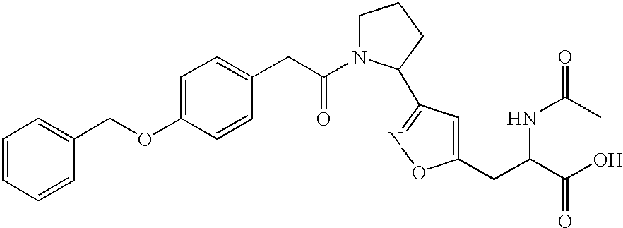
C1=CC=CC(COC2=CC=C(CC(N3CCCC3C3=NOC(CC(NC(C)=O)C(O)=O)=C3)=O)C=C2)=C1
